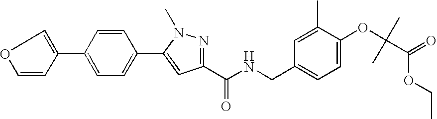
C1(C2=CC=C(C3=CC(C(NCC4=CC=C(OC(C(=O)OCC)(C)C)C(C)=C4)=O)=NN3C)C=C2)=COC=C1
